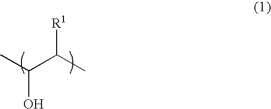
CC(C(C)[R1])O
